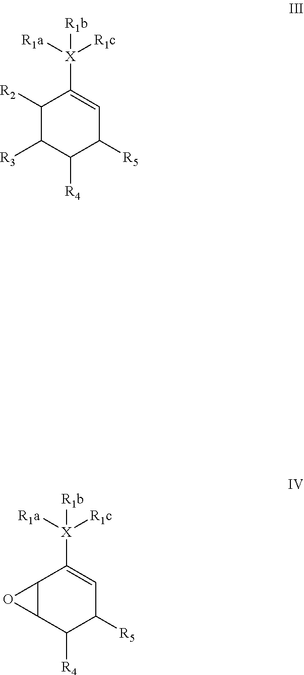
C1([R2])C([R3])C([R4])C([R5])C=C1[X]([R1a])([R1c])[R1b].C12C(C([R4])C([R5])C=C1[X]([R1a])([R1c])[R1b])O2
